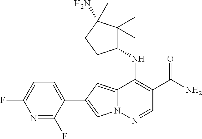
N12C(=CC(C3=CC=C(F)N=C3F)=C1)C(NC1C(C)(C)C(N)(C)CC1)=C(C(N)=O)C=N2
